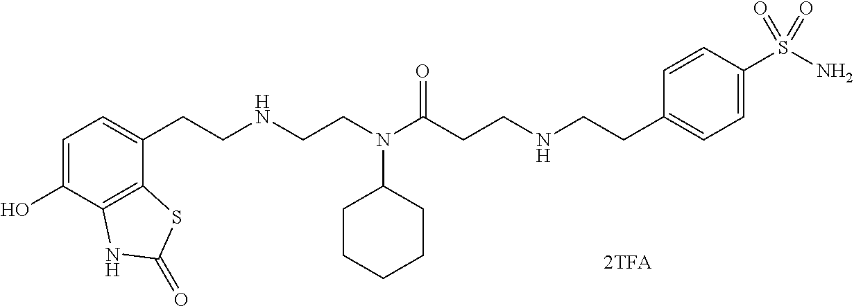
C1=C(O)C2=C(C(CCNCCN(C(CCNCCC3=CC=C(S(N)(=O)=O)C=C3)=O)C3CCCCC3)=C1)SC(=O)N2
